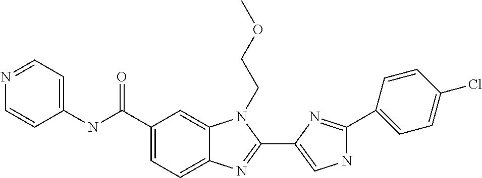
C1(C(NC2=CC=NC=C2)=O)=CC=C2C(=C1)N(CCOC)C(C1=CNC(C3=CC=C(Cl)C=C3)=N1)=N2
